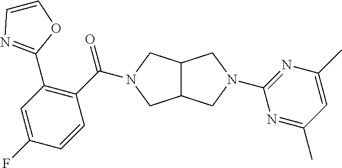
C12C(CN(C3=NC(C)=CC(C)=N3)C1)CN(C(C1=C(C3=NC=CO3)C=C(F)C=C1)=O)C2
